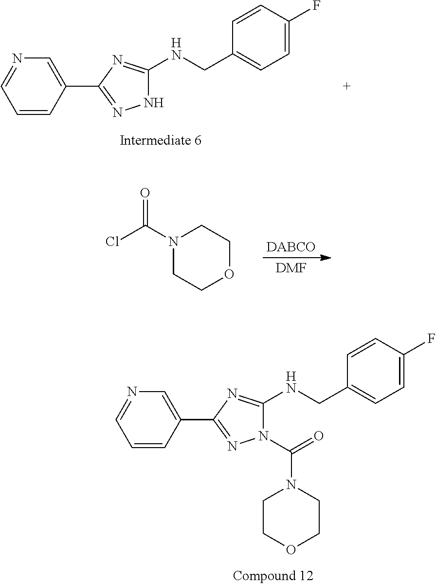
C1=CC(C2=NNC(NCC3=CC=C(F)C=C3)=N2)=CN=C1.ClC(N1CCOCC1)=O.[DABCO].[DMF].C1=CC(C2=NN(C(=O)N3CCOCC3)C(NCC3=CC=C(F)C=C3)=N2)=CN=C1
